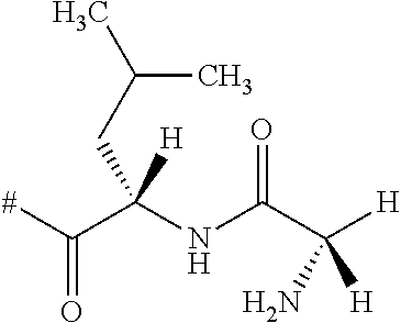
[#]C(C(NC(C([H])(N)[H])=O)(CC(C)C)[H])=O
